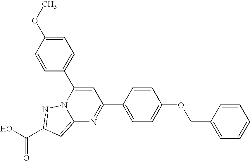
O=C(O)C1=NN2C(=C1)N=C(C1=CC=C(OCC3=CC=CC=C3)C=C1)C=C2C1=CC=C(OC)C=C1
